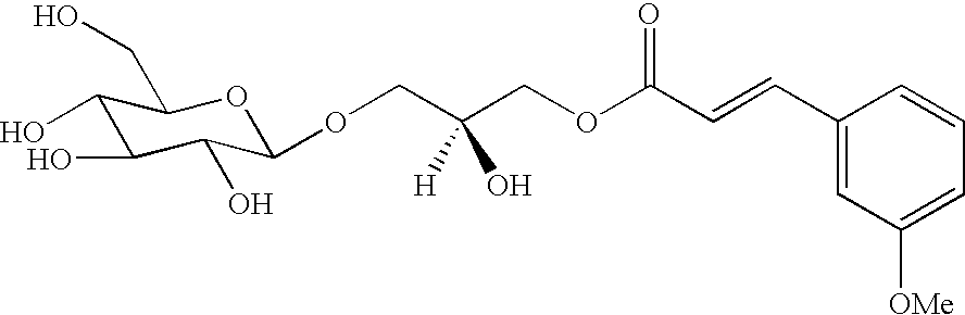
C1(O)C(O)C(O)C(OCC(COC(C=CC2=CC([OMe])=CC=C2)=O)(O)[H])OC1CO
